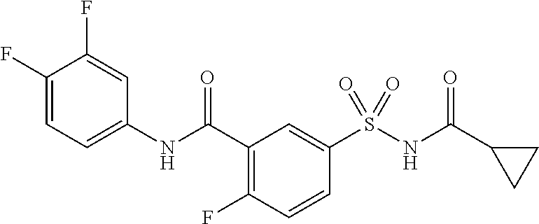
C1(NC(C2=C(F)C=CC(S(NC(=O)C3CC3)(=O)=O)=C2)=O)=CC=C(F)C(F)=C1
